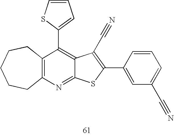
C12=C(N=C3C(=C1C1=CC=CS1)C(C#N)=C(C1=CC(C#N)=CC=C1)S3)CCCCC2
